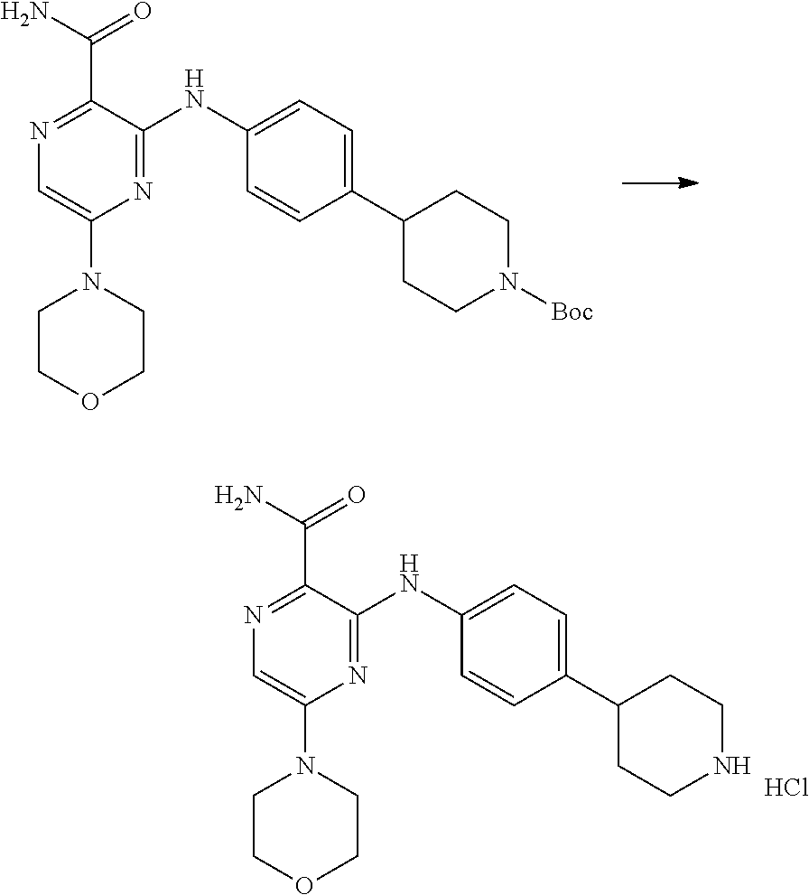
N1=C(NC2=CC=C(C3CCN([Boc])CC3)C=C2)C(C(N)=O)=NC=C1N1CCOCC1.N1=C(NC2=CC=C(C3CCNCC3)C=C2)C(C(N)=O)=NC=C1N1CCOCC1.Cl
